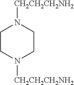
C1CN([CH2CH2CH2NH2])CCN1[CH2CH2CH2NH2]
